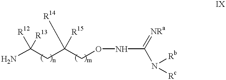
NC(CC(CONC(=[NRa])N([Rb])[Rc])([R14])[R15])([R12])[R13]
